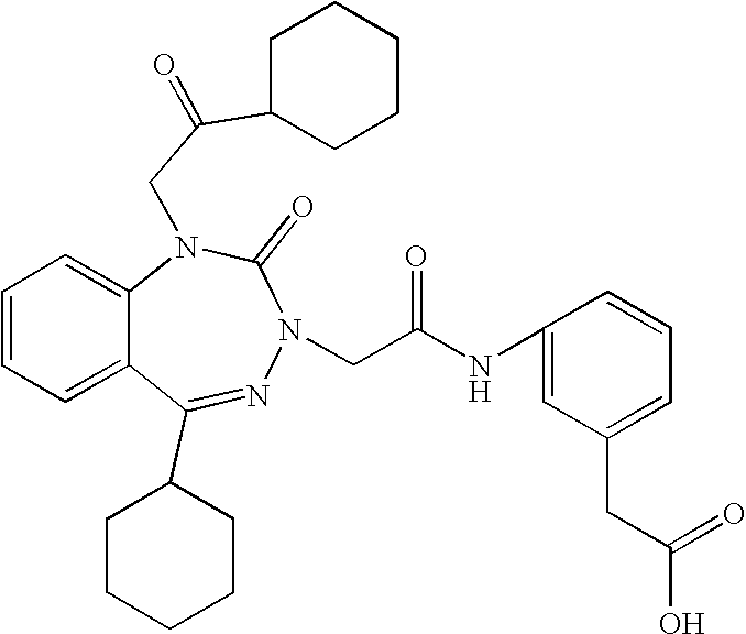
C1=CC=C2C(=C1)N(CC(C1CCCCC1)=O)C(=O)N(CC(NC1=CC(CC(=O)O)=CC=C1)=O)N=C2C1CCCCC1
